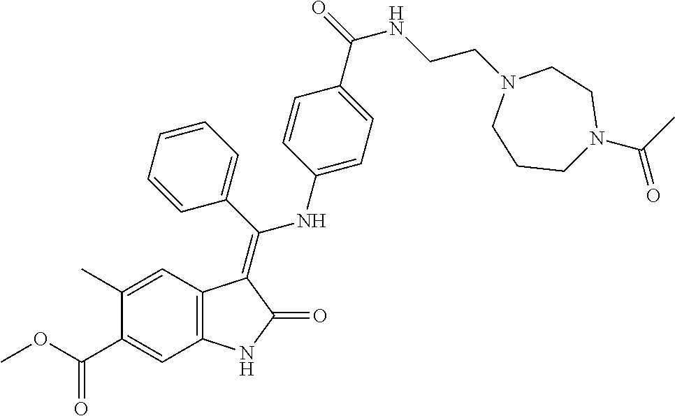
C1(C)=CC2=C(C=C1C(OC)=O)NC(=O)C2=C(C1=CC=CC=C1)NC1=CC=C(C(=O)NCCN2CCCN(C(C)=O)CC2)C=C1
